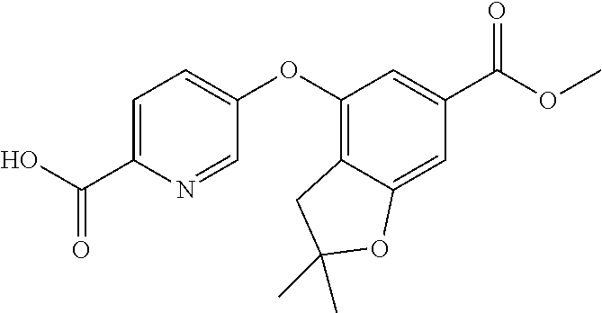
C1=C(C(O)=O)N=CC(OC2=C3C(=CC(C(=O)OC)=C2)OC(C)(C)C3)=C1
